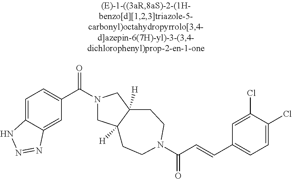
C1=C2C(=CC(C(=O)N3CC4([H])C([H])(C3)CCN(C(=O)C=CC3=CC=C(Cl)C(Cl)=C3)CC4)=C1)N=NN2
